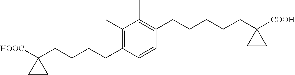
C1(C)=C(CCCCC2([HOOC])CC2)C=CC(CCCCCC2([COOH])CC2)=C1C
